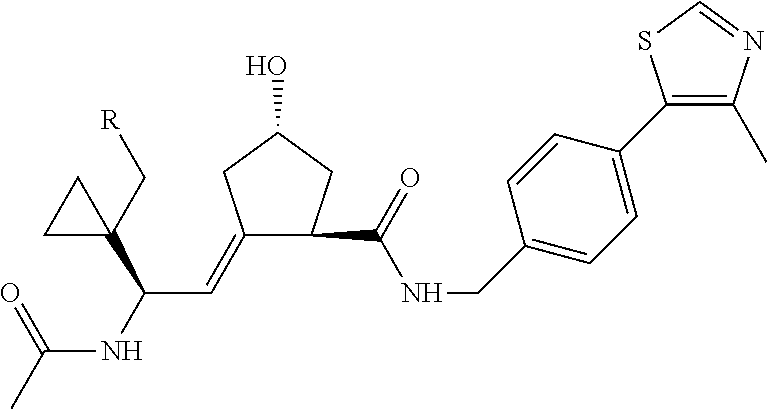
C1(=CC(NC(C)=O)C2(C[R])CC2)CC(O)CC1C(NCC1=CC=C(C2=C(C)N=CS2)C=C1)=O
